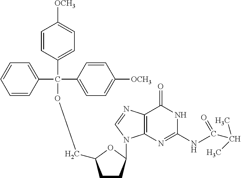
C12=C(N=C(NC(=O)C(C)C)NC1=O)N(C1CCC(COC(C3=CC=C([OCH3])C=C3)(C3=CC=C([OCH3])C=C3)C3=CC=CC=C3)O1)C=N2
